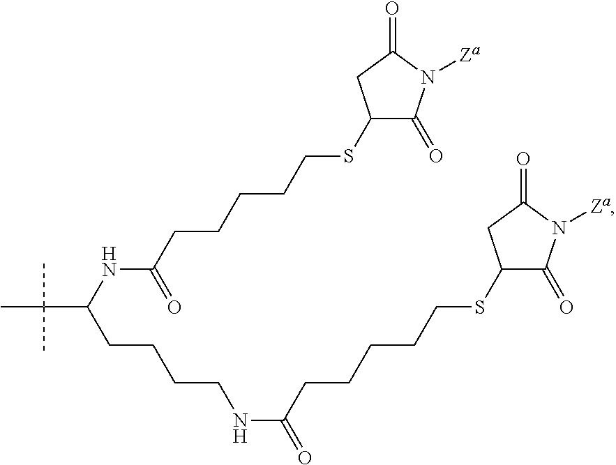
S(CCCCCC(NCCCCC(NC(=O)CCCCCSC1C(=O)N([Za])C(=O)C1)C(C)(C)C)=O)C1C(=O)N([Za])C(=O)C1
